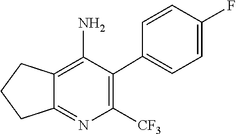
C1(C2=CC=C(F)C=C2)=C([CF3])N=C2C(=C1N)CCC2
